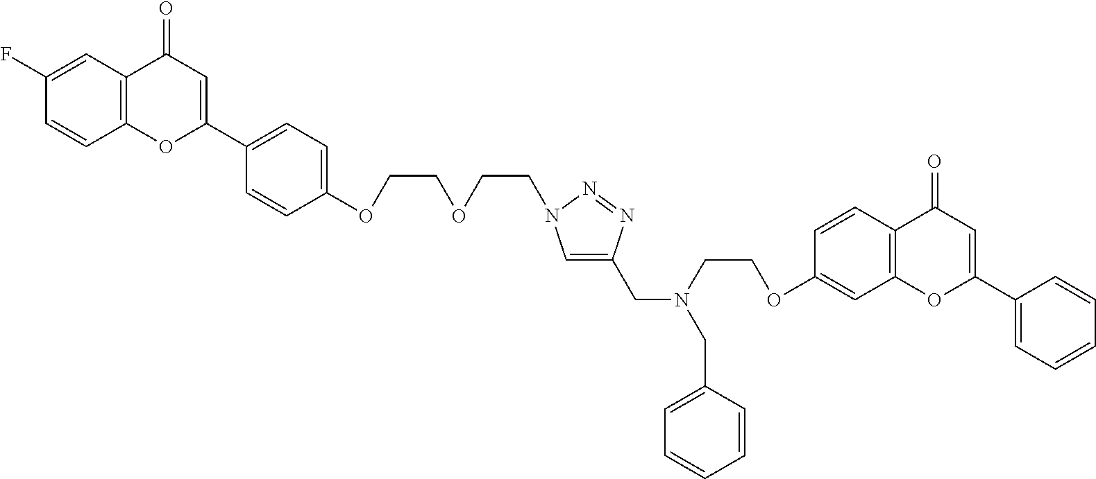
O(CCOCCN1C=C(CN(CCOC2=CC3=C(C=C2)C(=O)C=C(C2=CC=CC=C2)O3)CC2=CC=CC=C2)N=N1)C1=CC=C(C2=CC(=O)C3=C(O2)C=CC(F)=C3)C=C1
